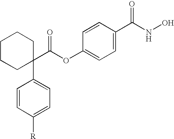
C1CCC(C(OC2=CC=C(C(NO)=O)C=C2)=O)(C2=CC=C([R])C=C2)CC1
